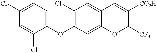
C1(OC2=C(Cl)C=C3C(=C2)OC([CF3])C([CO2H])=C3)=CC=C(Cl)C=C1Cl
